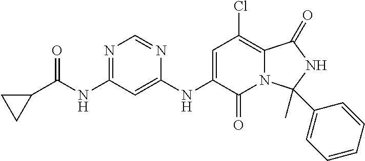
N1=C(NC(C2CC2)=O)C=C(NC2=CC(Cl)=C3N(C2=O)C(C2=CC=CC=C2)(C)NC3=O)N=C1
